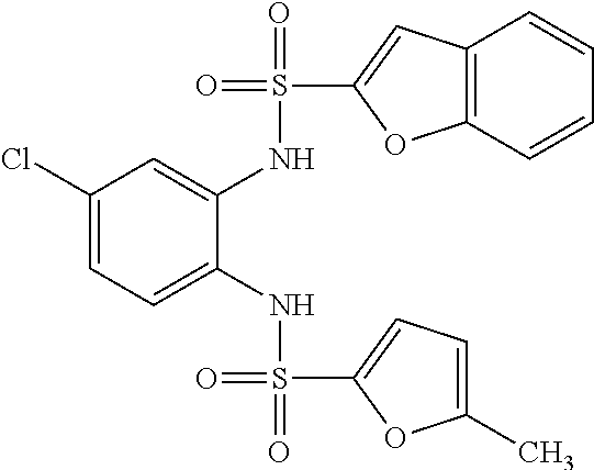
C1(Cl)=CC=C(NS(=O)(C2=CC=C(C)O2)=O)C(NS(=O)(C2=CC3=C(O2)C=CC=C3)=O)=C1
